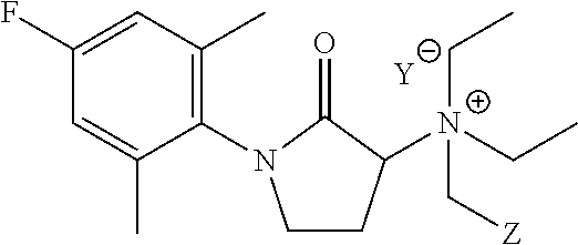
[Y].C1CC([N+](C[Z])(CC)CC)C(=O)N1C1=C(C)C=C(F)C=C1C
